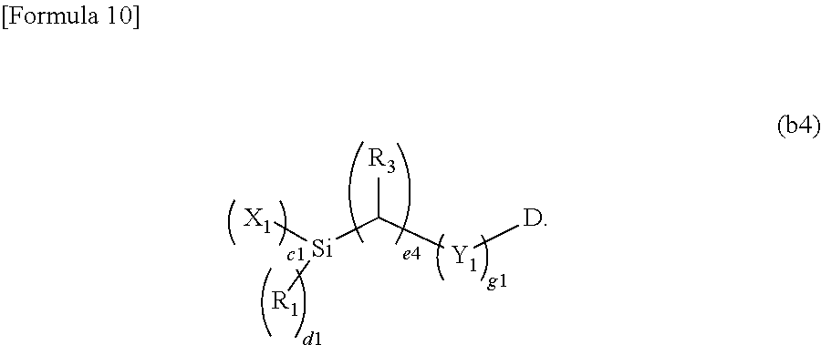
[X1][Si](C([Y1][D])[R3])[R1]
